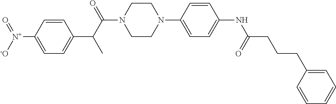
C1=CC([N+]([-O])=O)=CC=C1C(C(=O)N1CCN(C2=CC=C(NC(CCCC3=CC=CC=C3)=O)C=C2)CC1)C
